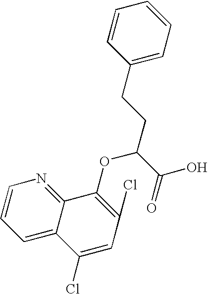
C1=CC=C(CCC(C(O)=O)OC2=C(Cl)C=C(Cl)C3=CC=CN=C23)C=C1
